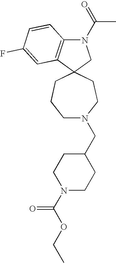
C12(CN(C(=O)C)C3=C1C=C(F)C=C3)CCCN(CC1CCN(C(OCC)=O)CC1)CC2
